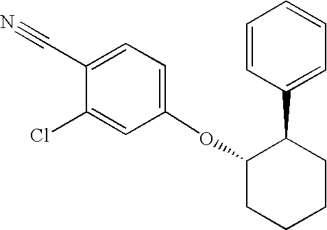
C1(OC2=CC=C(C#N)C(Cl)=C2)CCCCC1C1=CC=CC=C1
